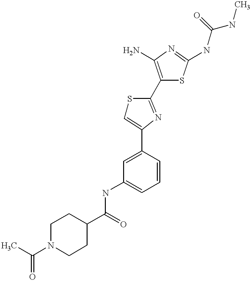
C1(C(=O)NC2=CC=CC(C3=CSC(C4=C(N)N=C(NC(NC)=O)S4)=N3)=C2)CCN(C(C)=O)CC1
